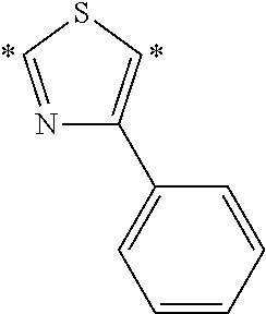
N1=CSC=C1C1=CC=CC=C1
